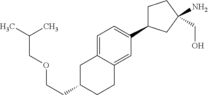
C1=C2C(=CC(C3CCC(N)(CO)C3)=C1)CCC(CCOCC(C)C)C2
